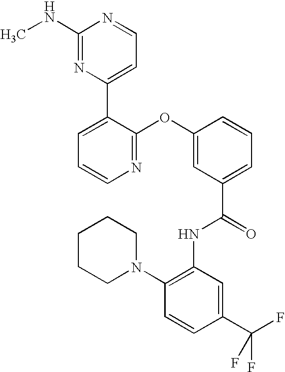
N1=C(OC2=CC(C(=O)NC3=C(N4CCCCC4)C=CC(C(F)(F)F)=C3)=CC=C2)C(C2=CC=NC(NC)=N2)=CC=C1
